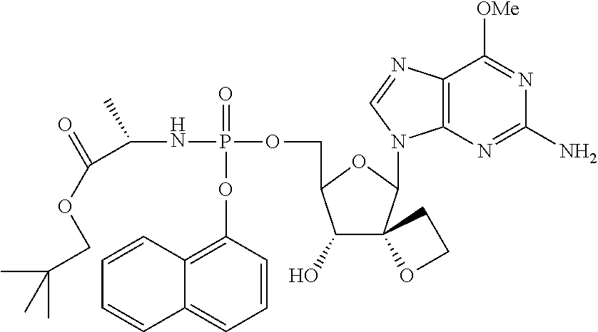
C1(O)C(COP(NC(C(OCC(C)(C)C)=O)C)(=O)OC2=C3C(=CC=C2)C=CC=C3)OC(N2C3=C(C([OMe])=NC(N)=N3)N=C2)C12OCC2
